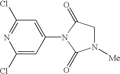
C1(Cl)=CC(N2C(=O)N([Me])CC2=O)=CC(Cl)=N1
